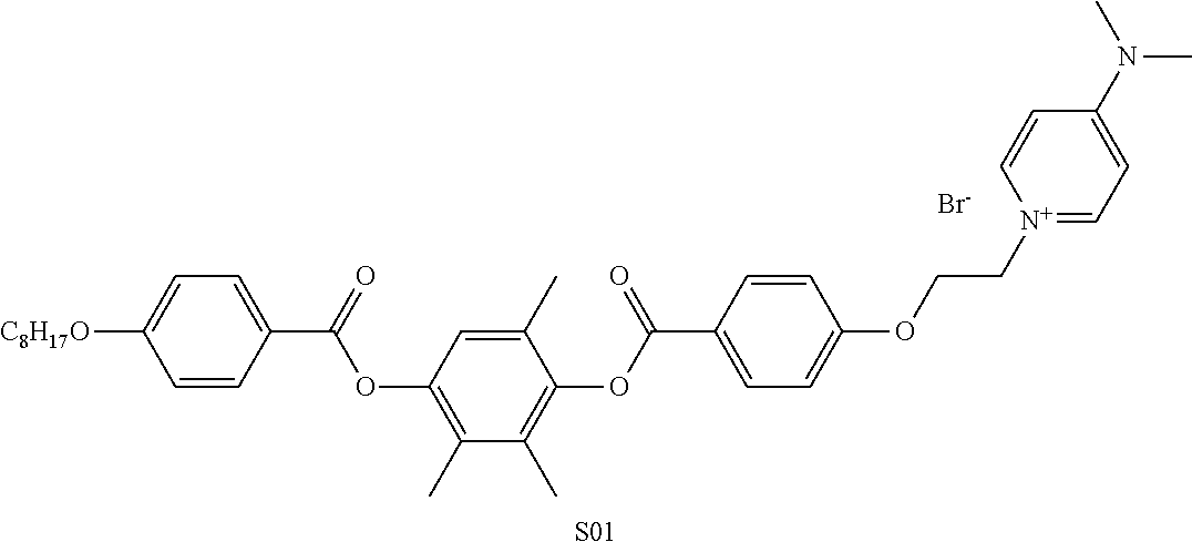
C1=CC(C(OC2=C(C)C(C)=C(OC(=O)C3=CC=C(OCC[N+]4=CC=C(N(C)C)C=C4)C=C3)C(C)=C2)=O)=CC=C1[C8H17O].[Br-].[S01]
